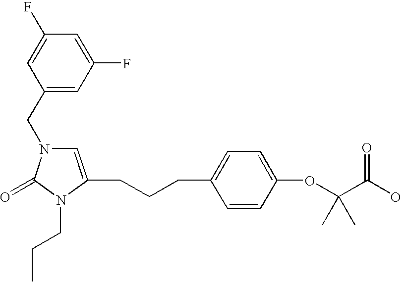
C(CCC1=CC=C(OC(C(O)=O)(C)C)C=C1)C1=CN(CC2=CC(F)=CC(F)=C2)C(=O)N1CCC
